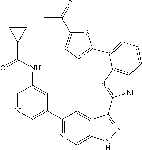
C1=NC=C(C2=NC=C3C(=C2)C(C2=NC4=C(N2)C=CC=C4C2=CC=C(C(=O)C)S2)=NN3)C=C1NC(C1CC1)=O
